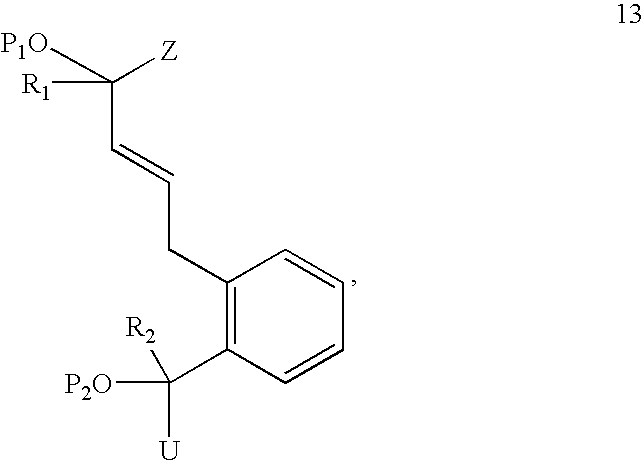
C1(CC=CC([P1O])([Z])[R1])=C(C([U])([P2O])[R2])C=CC=C1
